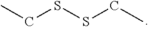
CCSSCC
